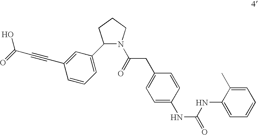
C1=C(C#CC(O)=O)C=CC=C1C1N(C(CC2=CC=C(NC(=O)NC3=CC=CC=C3C)C=C2)=O)CCC1
